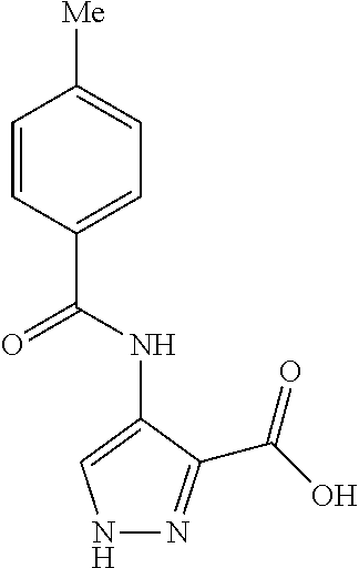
C1=CC(C(=O)NC2=CNN=C2C(=O)O)=CC=C1[Me]
